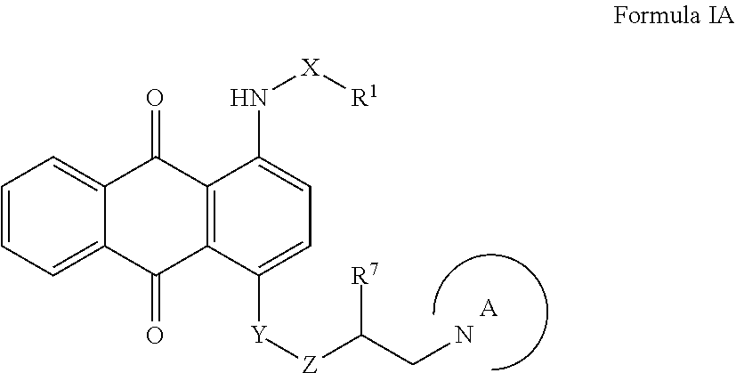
C1=CC=C2C(=C1)C(=O)C1=C(C2=O)C([Y][Z]C(CN)[R7])=CC=C1N[X][R1].[A]
